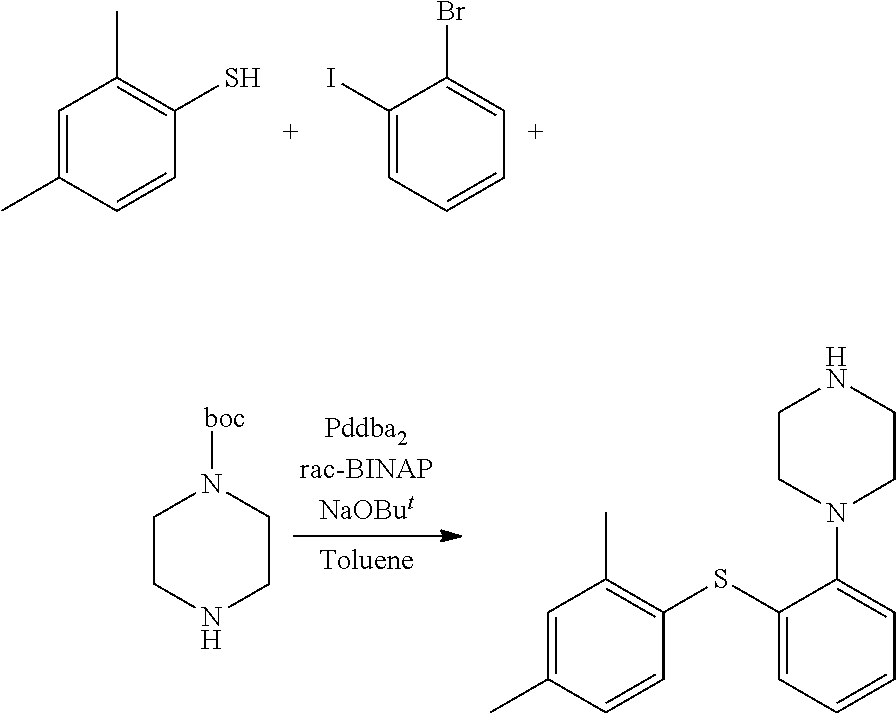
C1=C(C)C=CC(S)=C1C.C1(I)=CC=CC=C1Br.C1(SC2=C(C)C=C(C)C=C2)=CC=CC=C1N1CCNCC1.C1CNCCN1[boc]
